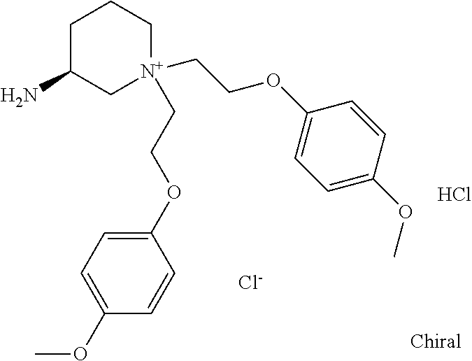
C1C(N)C[N+](CCOC2=CC=C(OC)C=C2)(CCOC2=CC=C(OC)C=C2)CC1.Cl.[Cl-]
